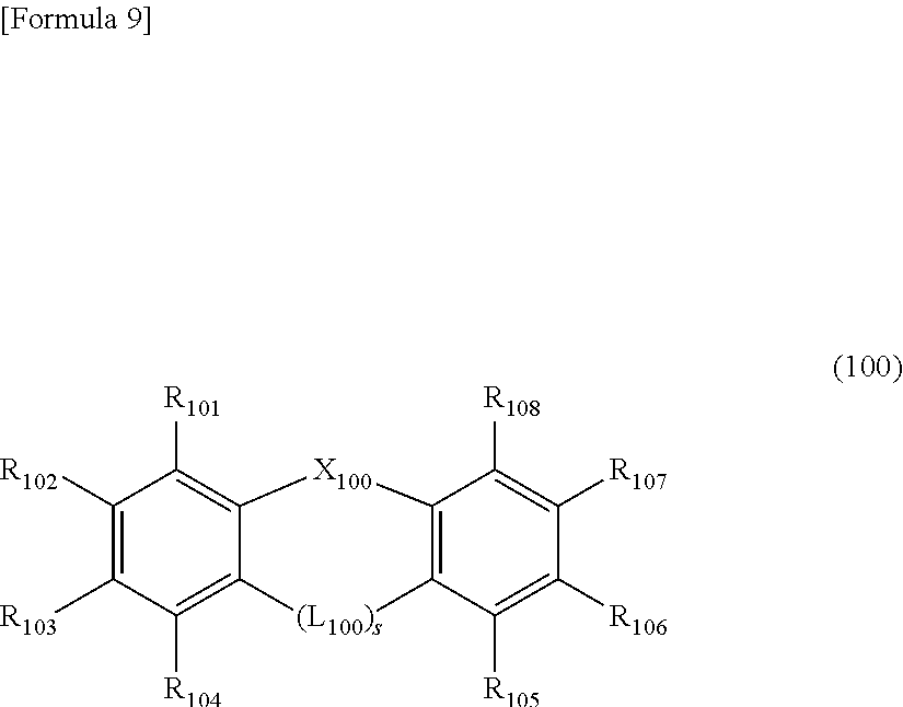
C1([R102])=C([R103])C([R104])=C2C(=C1[R101])[X100]C1=C([(L100)s]2)C([R105])=C([R106])C([R107])=C1[R108]
